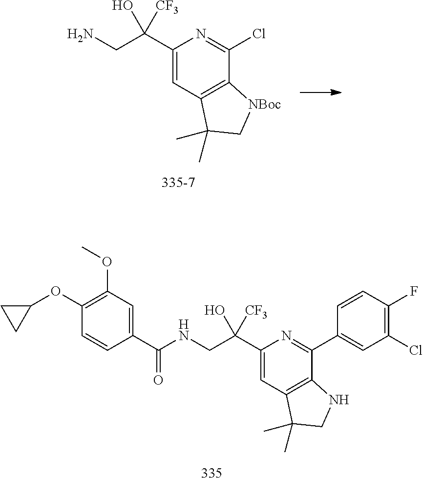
C1(C(CN)(O)[CF3])=CC2=C(C(Cl)=N1)[NBoc]CC2(C)C.C1(C(CNC(C2=CC(OC)=C(OC3CC3)C=C2)=O)(O)[CF3])=CC2=C(C(C3=CC(Cl)=C(F)C=C3)=N1)NCC2(C)C
